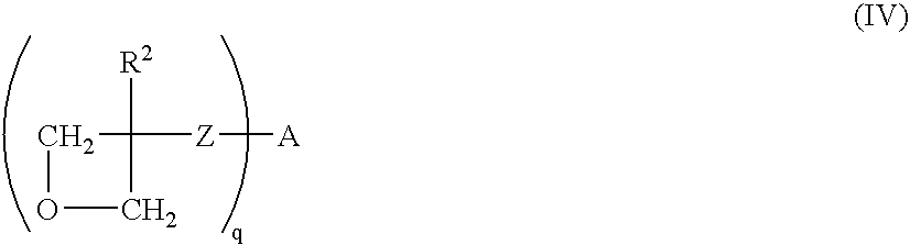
C1OCC1([R2])[Z][A]
